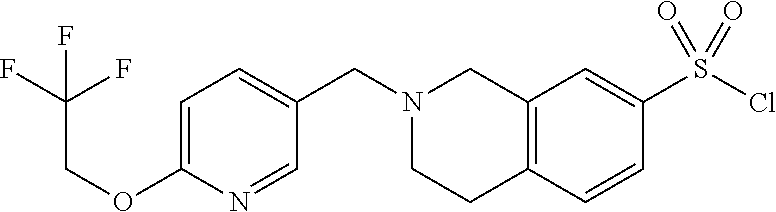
C1=C(OCC(F)(F)F)N=CC(CN2CCC3=C(C2)C=C(S(Cl)(=O)=O)C=C3)=C1
